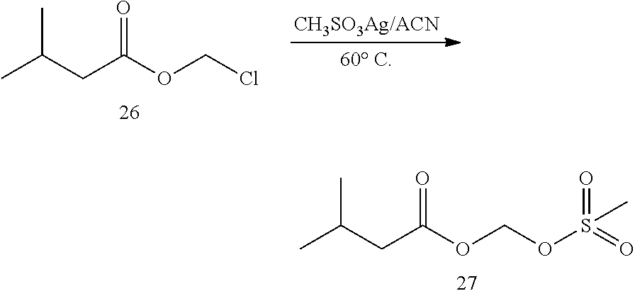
C(C(OCCl)=O)C(C)C.C(C(OCOS(=O)(=O)C)=O)C(C)C
